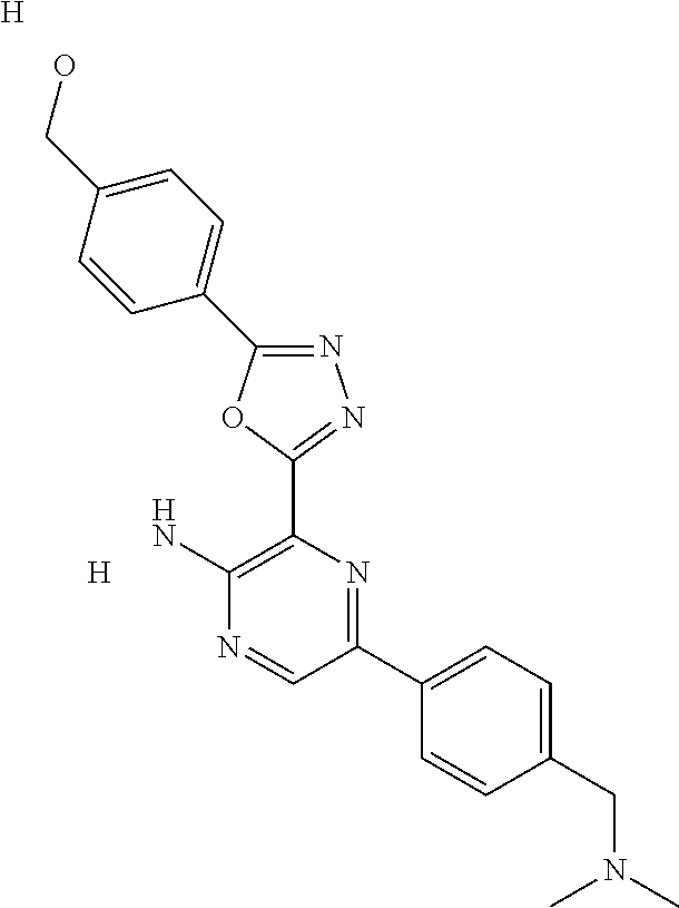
[H].N1=C(C2=CC=C(CO)C=C2)OC(C2=C(N)N=CC(C3=CC=C(CN(C)C)C=C3)=N2)=N1.[H]
